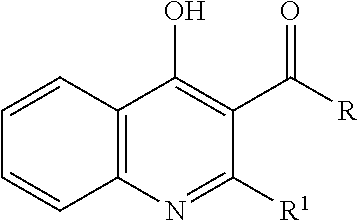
C12=C(N=C([R1])C(C([R])=O)=C1O)C=CC=C2
